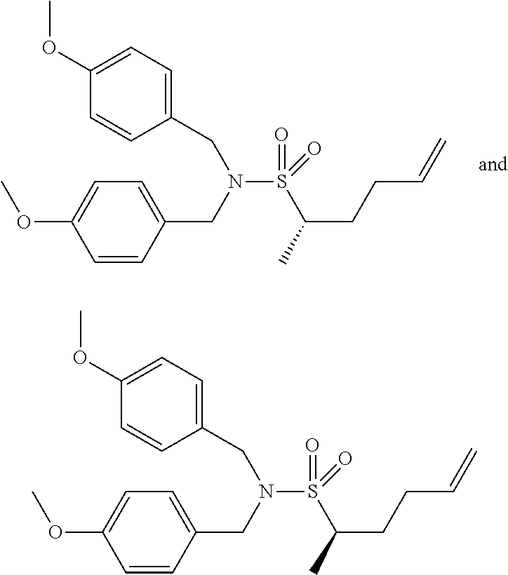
S(C(C)CCC=C)(=O)(=O)N(CC1=CC=C(OC)C=C1)CC1=CC=C(OC)C=C1.S(C(C)CCC=C)(=O)(=O)N(CC1=CC=C(OC)C=C1)CC1=CC=C(OC)C=C1
